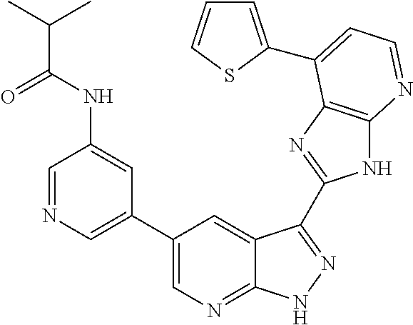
C1=NC=C(C2=CN=C3C(=C2)C(C2=NC4=C(N2)N=CC=C4C2=CC=CS2)=NN3)C=C1NC(C(C)C)=O
